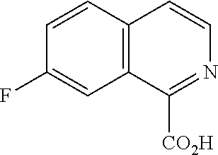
C12=C(C=CC(F)=C1)C=CN=C2[CO2H]
